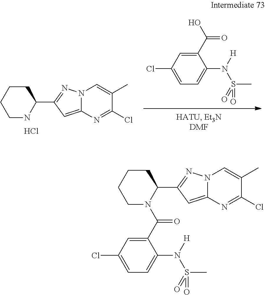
C1(C(O)=O)=CC(Cl)=CC=C1N(S(C)(=O)=O)[H].Cl.N1C(C2=NN3C(=C2)N=C(Cl)C(C)=C3)CCCC1.C1(C(N2C(C3=NN4C(=C3)N=C(Cl)C(C)=C4)CCCC2)=O)=CC(Cl)=CC=C1N(S(C)(=O)=O)[H]
